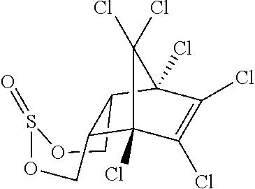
C1(Cl)=C(Cl)C2(Cl)C(Cl)(Cl)C1(Cl)C1C2COS(=O)OC1
